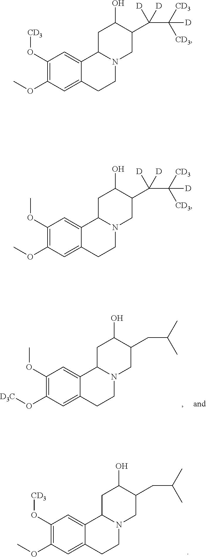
C1(OC)=C(OC)C=C2C(=C1)C1N(CC2)CC(C(C([CD3])([CD3])[D])([D])[D])C(O)C1.C1(O[CD3])=C(OC)C=C2C(=C1)C1N(CC2)CC(C(C([CD3])([CD3])[D])([D])[D])C(O)C1.C1(O[CD3])=C(OC)C=C2C(=C1)C1N(CC2)CC(CC(C)C)C(O)C1.C1(OC)=C(O[D3C])C=C2C(=C1)C1N(CC2)CC(CC(C)C)C(O)C1
